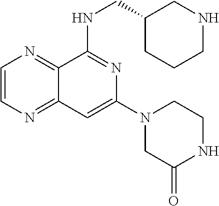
C1=CN=C2C(=N1)C(NCC1CCCNC1)=NC(N1CC(=O)NCC1)=C2
